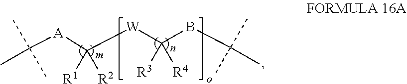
C([W]C(BC(C)(C)C)([R3])[R4])([A]C(C)(C)C)([R1])[R2]
